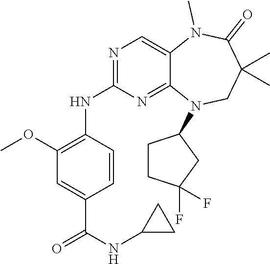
N1=C(NC2=C(OC)C=C(C(NC3CC3)=O)C=C2)N=C2C(=C1)N(C)C(=O)C(C)(C)CN2C1CCC(F)(F)C1
